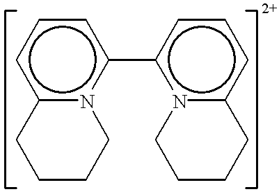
c12n(c(-c3n4c(ccc3)CCCC4)ccc1)CCCC2
